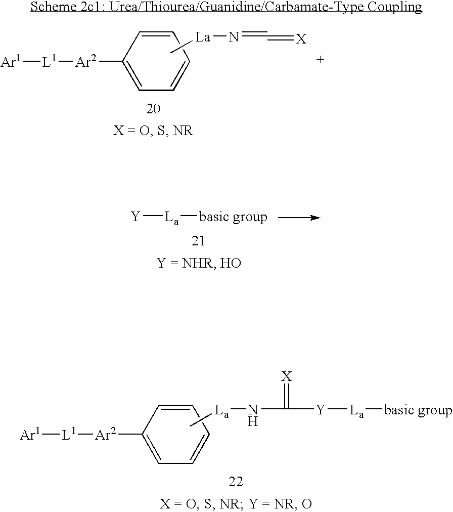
[Ar1][L1][Ar2]C1=CC=CC=C1.C[La]N=C=[X].[Y][La][basic group].[Ar1][L1][Ar2]C1=CC=CC=C1.C[La]NC([Y][La][basic group])=[X]
